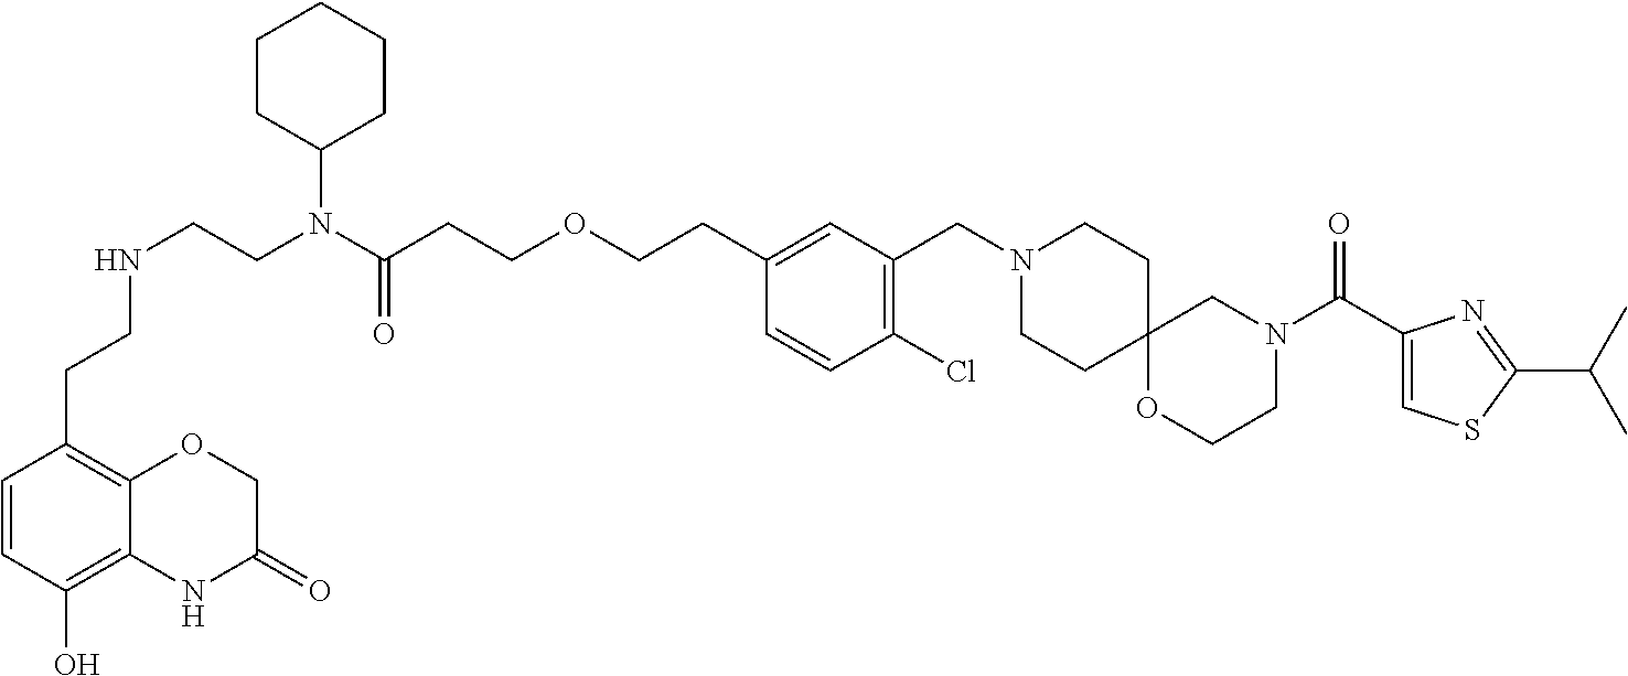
C1CC2(CCN1CC1=C(Cl)C=CC(CCOCCC(N(CCNCCC3=C4C(=C(O)C=C3)NC(=O)CO4)C3CCCCC3)=O)=C1)CN(C(C1=CSC(C(C)C)=N1)=O)CCO2
